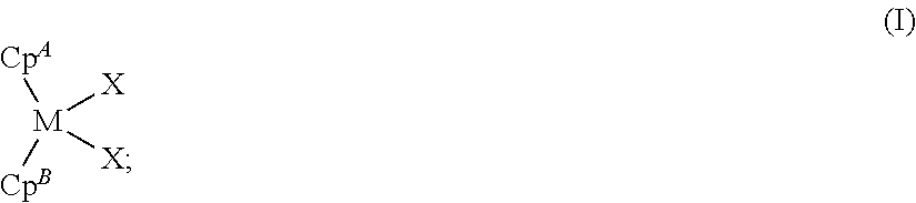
[CpA][M]([CpB])([X])[X]
